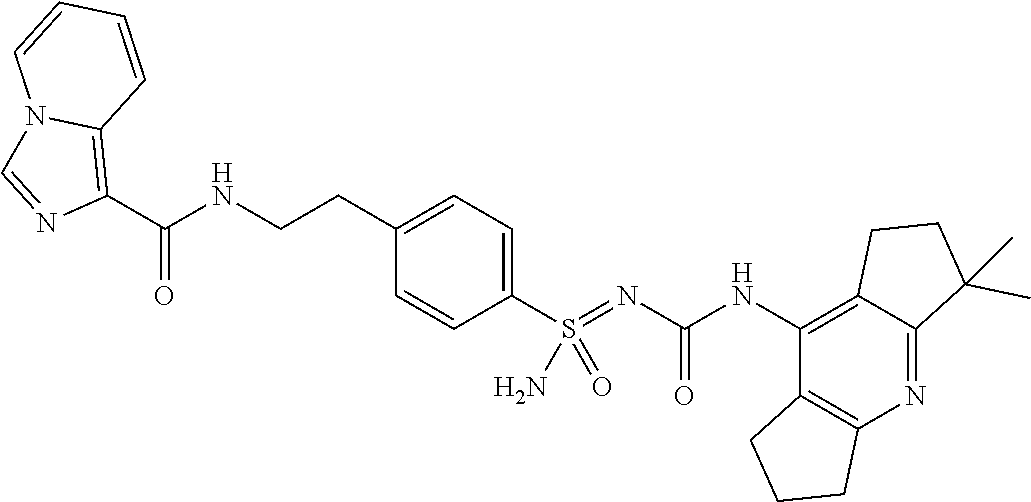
C12=C(NC(N=S(C3=CC=C(CCNC(C4=C5N(C=N4)C=CC=C5)=O)C=C3)(=O)N)=O)C3=C(N=C1C(C)(C)CC2)CCC3
